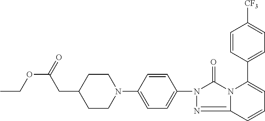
C1CN(C2=CC=C(N3C(=O)N4C(=N3)C=CC=C4C3=CC=C([CF3])C=C3)C=C2)CCC1CC(=O)OCC
